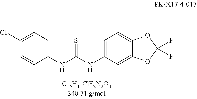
C1(Cl)=C(C)C=C(NC(NC2=CC=C3C(=C2)OC(F)(F)O3)=S)C=C1
